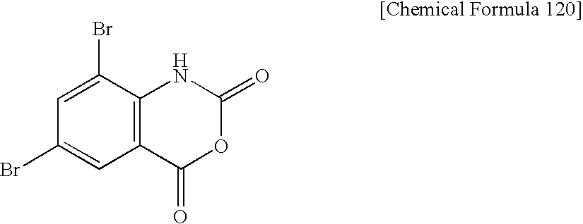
C12=C(C(Br)=CC(Br)=C1)NC(=O)OC2=O
